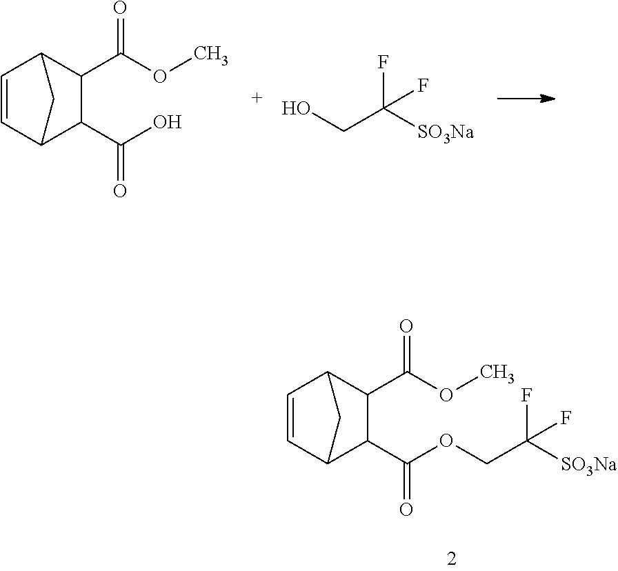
C1=CC2C(C(OC)=O)C(C(O)=O)C1C2.OCC([SO3Na])(F)F.C1=CC2C(C(OC)=O)C(C(OCC([SO3Na])(F)F)=O)C1C2
